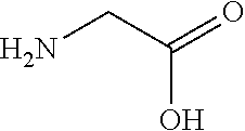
C(C(O)=O)N
